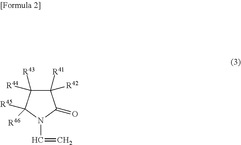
C1([R41])([R42])C([R43])([R44])C([R45])([R46])N(C=C)C1=O
